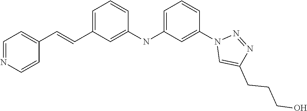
C1=NC=CC(C=CC2=CC=CC(NC3=CC=CC(N4C=C(CCCO)N=N4)=C3)=C2)=C1
